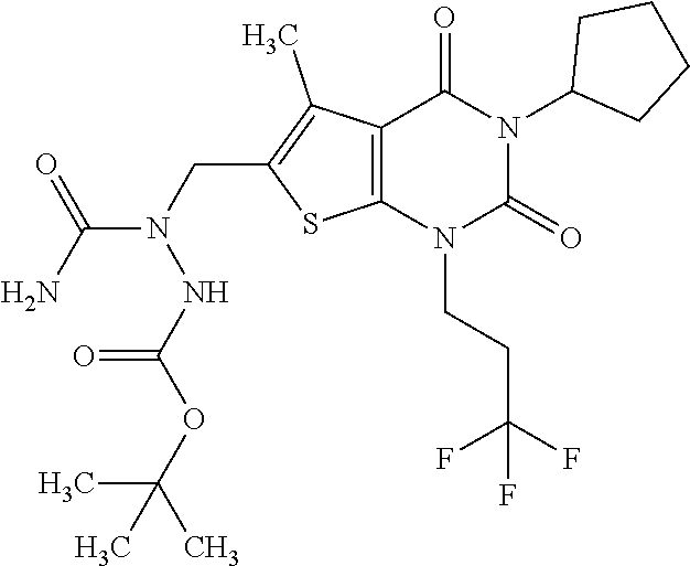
C12=C(N(CCC(F)(F)F)C(=O)N(C3CCCC3)C1=O)SC(CN(C(N)=O)NC(OC(C)(C)C)=O)=C2C
